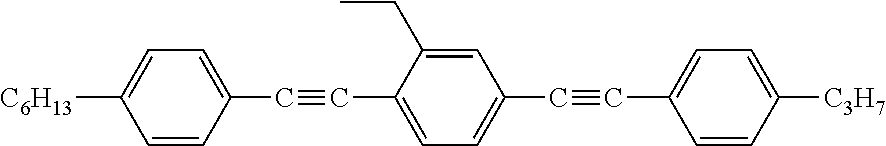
[C6H13]C1=CC=C(C#CC2=CC=C(C#CC3=CC=C([C3H7])C=C3)C=C2CC)C=C1
